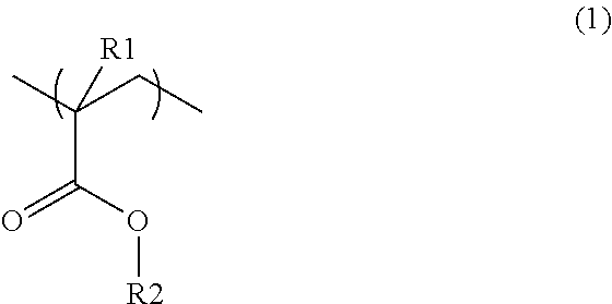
C(C(O[R2])=O)(C)(CC)[R1]
